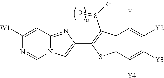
N12C(=NC(C3=C(S(=O)[R1])C4=C(S3)C([Y4])=C([Y3])C([Y2])=C4[Y1])=C1)C=C([W1])N=C2
